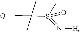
C(S(C)(=O)=N[H])(C)(C)C
